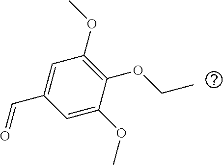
C1=C(OC)C(OCC)=C(OC)C=C1C=O
